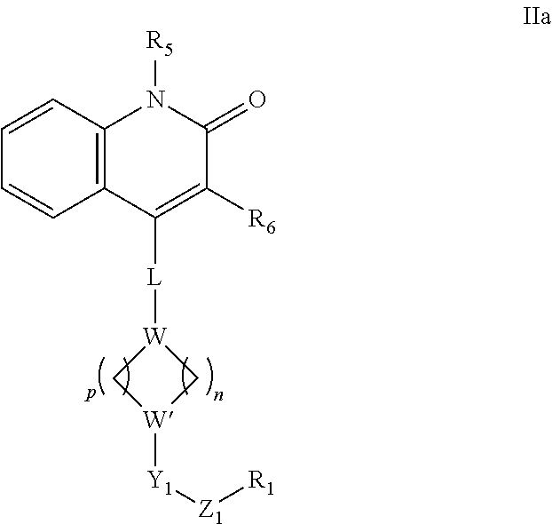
C12=C(C=CC=C1)N([R5])C(=O)C([R6])=C2[L][W]1C[W]([Y1][Z1][R1])C1
